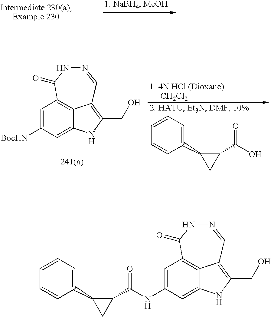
C1=C([BocHN])C=C2NC(CO)=C3C2=C1C(=O)NN=C3.OC(C1C(C2=CC=CC=C2)C1)=O.C1=C(NC(C2C(C3=CC=CC=C3)C2)=O)C=C2NC(CO)=C3C2=C1C(=O)NN=C3
